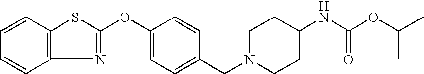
C1=CC2=C(C=C1)N=C(OC1=CC=C(CN3CCC(NC(OC(C)C)=O)CC3)C=C1)S2
